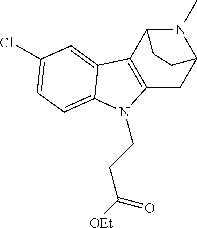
N1(C)C2C3=C(CC1CC2)N(CCC(=O)[OEt])C1=CC=C(Cl)C=C31
